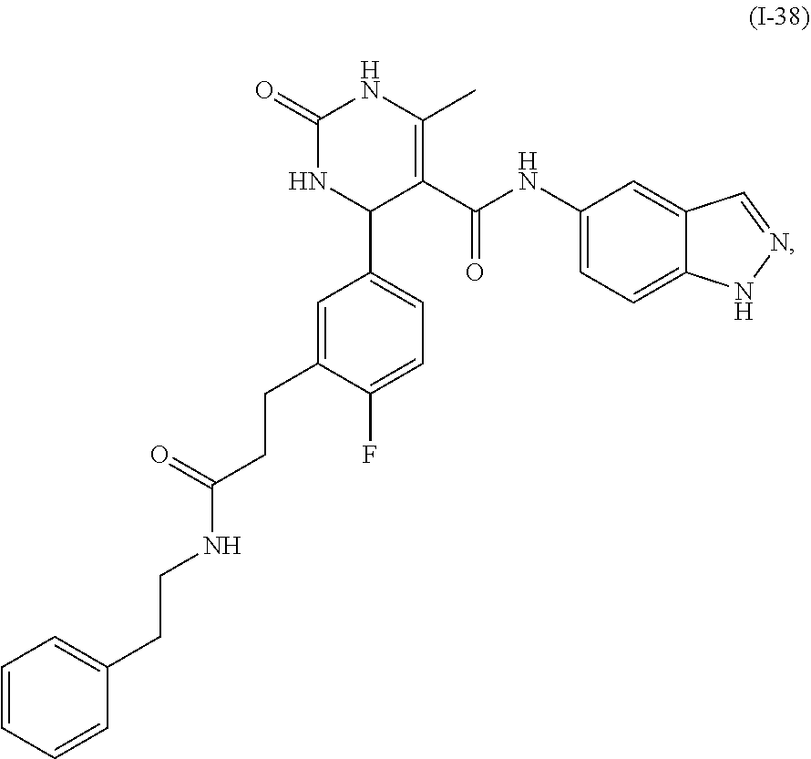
C1(NC(=O)C2=C(C)NC(=O)NC2C2=CC=C(F)C(CCC(NCCC3=CC=CC=C3)=O)=C2)=CC=C2C(=C1)C=NN2
